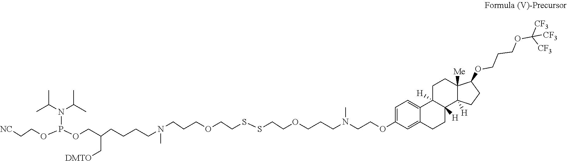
C1=C(OCCN(CCCOCCSSCCOCCCN(CCCCC(COP(OCC[NC])N(C(C)C)C(C)C)C[DMTO])C)C)C=C2C(=C1)C1([H])C([H])(CC2)C2([H])C([Me])(CC1)C(OCCCOC([CF3])([CF3])[CF3])CC2
